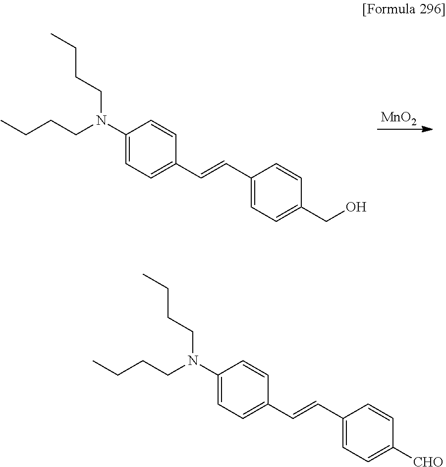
[MnO2].C1(N(CCCC)CCCC)=CC=C(C=CC2=CC=C(CO)C=C2)C=C1.C1(N(CCCC)CCCC)=CC=C(C=CC2=CC=C([CHO])C=C2)C=C1
